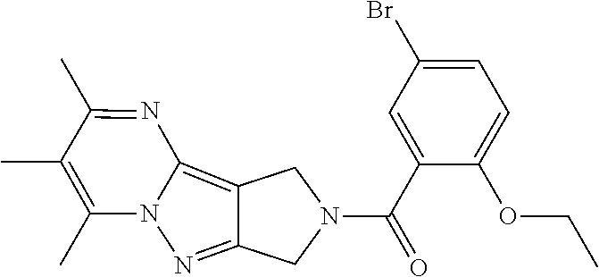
C1=C(Br)C=C(C(=O)N2CC3=NN4C(=C3C2)N=C(C)C(C)=C4C)C(OCC)=C1
